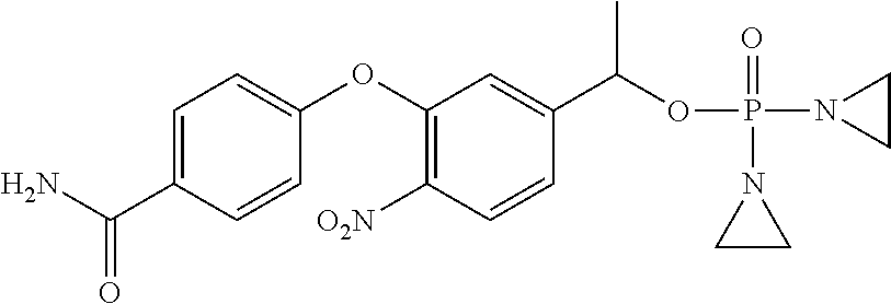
C1(OC2=CC=C(C(N)=O)C=C2)=C([O2N])C=CC(C(OP(N2CC2)(=O)N2CC2)C)=C1
